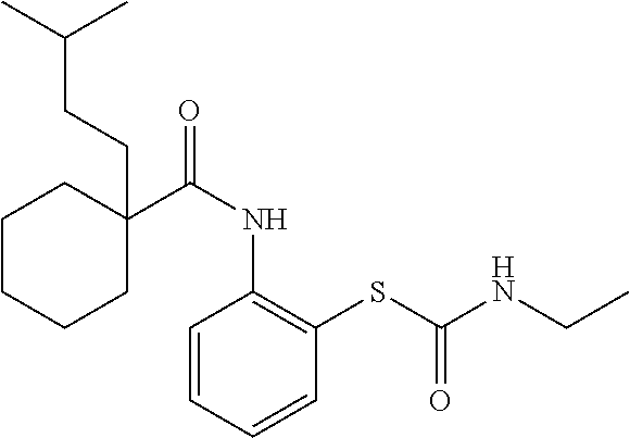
C1=CC=CC(SC(NCC)=O)=C1NC(=O)C1(CCC(C)C)CCCCC1
